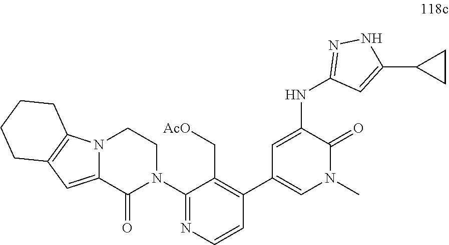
N12C(=CC3=C1CCCC3)C(=O)N(C1=NC=CC(C3=CN(C)C(=O)C(NC4=NNC(C5CC5)=C4)=C3)=C1C[AcO])CC2
